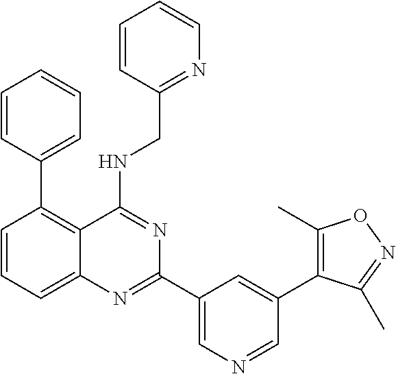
C1=CC(CNC2=NC(C3=CN=CC(C4=C(C)ON=C4C)=C3)=NC3=CC=CC(C4=CC=CC=C4)=C23)=NC=C1
